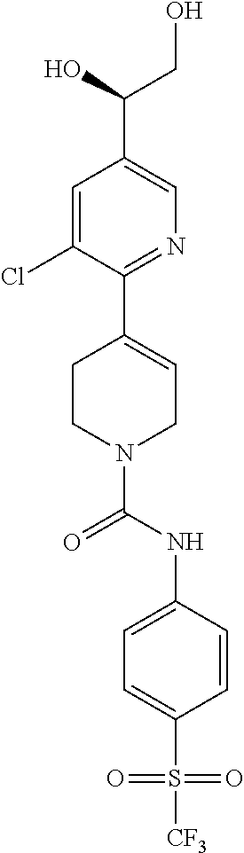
C1=C(Cl)C(C2=CCN(C(NC3=CC=C(S([CF3])(=O)=O)C=C3)=O)CC2)=NC=C1C(O)CO
